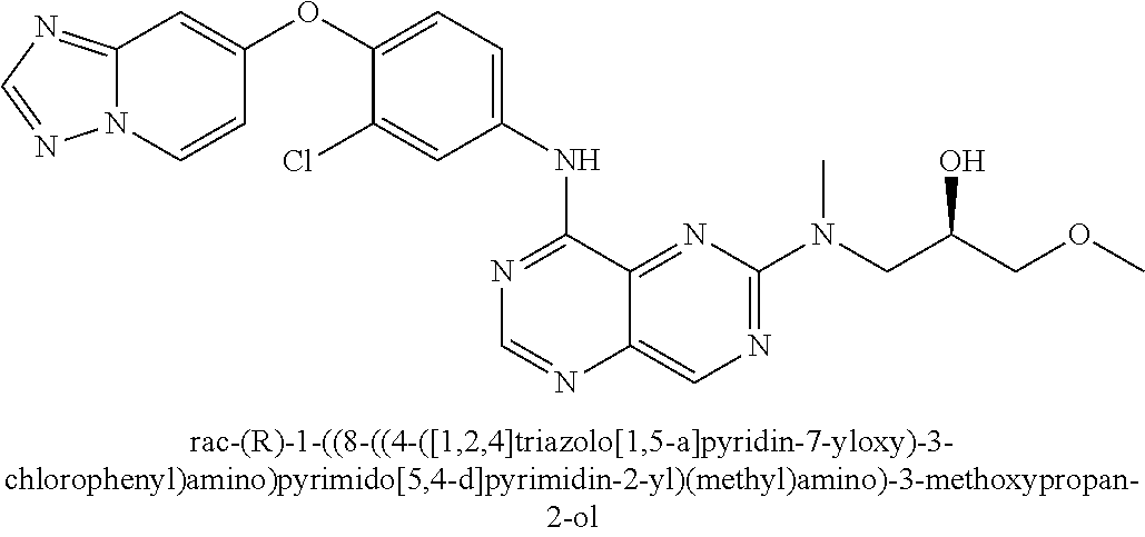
C1(OC2=CC=C(NC3=NC=NC4=CN=C(N(CC(COC)O)C)N=C34)C=C2Cl)=CC2=NC=NN2C=C1
